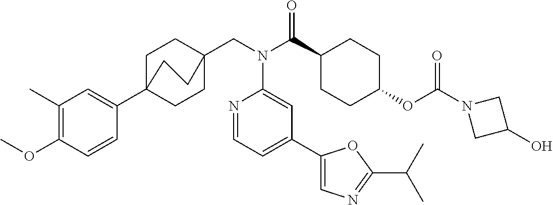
C1(C)=C(OC)C=CC(C23CCC(CN(C(C4CCC(OC(N5CC(O)C5)=O)CC4)=O)C4=CC(C5=CN=C(C(C)C)O5)=CC=N4)(CC2)CC3)=C1
